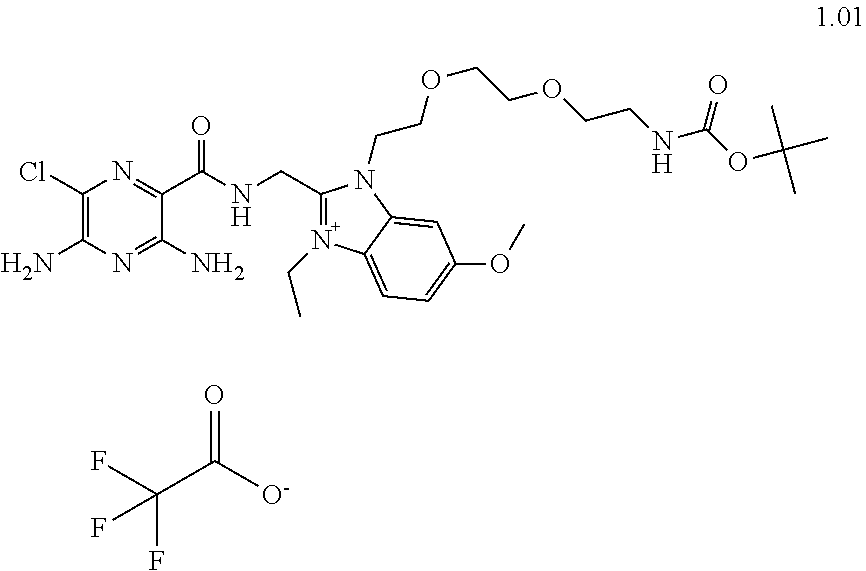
C1(Cl)=C(N)N=C(N)C(C(NCC2=N(CC)C3=CC=C(OC)C=C3N2CCOCCOCCNC(OC(C)(C)C)=O)=O)=N1.C(C([O-])=O)(F)(F)F
